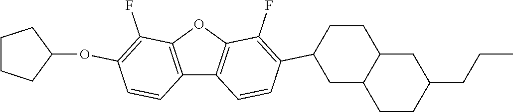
C12=C(OC3=C1C=CC(C1CC4C(CC1)CC(CCC)CC4)=C3F)C(F)=C(OC1CCCC1)C=C2
